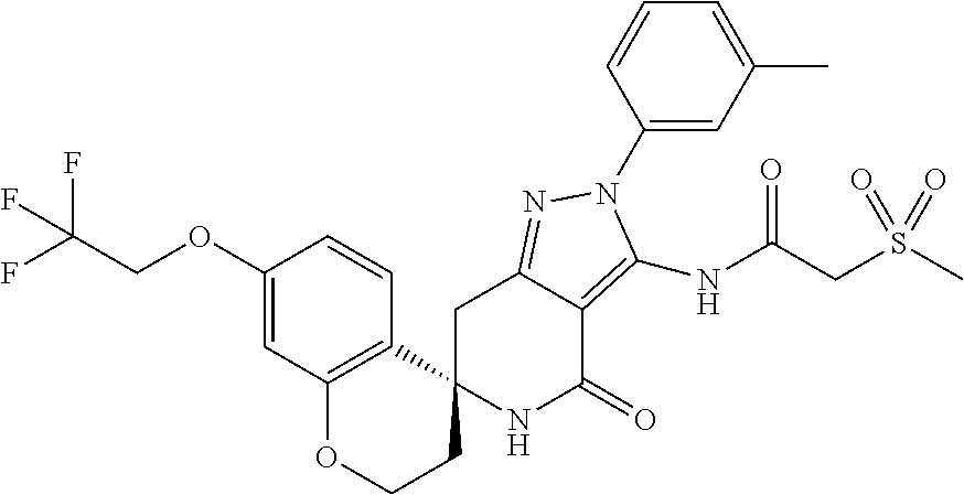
N1C(=O)C2=C(NC(=O)CS(C)(=O)=O)N(C3=CC(C)=CC=C3)N=C2CC12C1=C(OCC2)C=C(OCC(F)(F)F)C=C1
